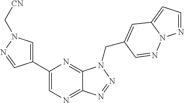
C1=C(C2=CN=C3C(=N2)N(CC2=CC4=CC=NN4N=C2)N=N3)C=NN1C[CN]
